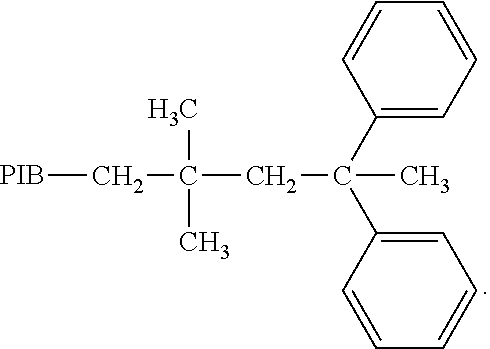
[PIB]CC(C)(C)CC(C)(C1=CC=CC=C1)C1=CC=CC=C1
